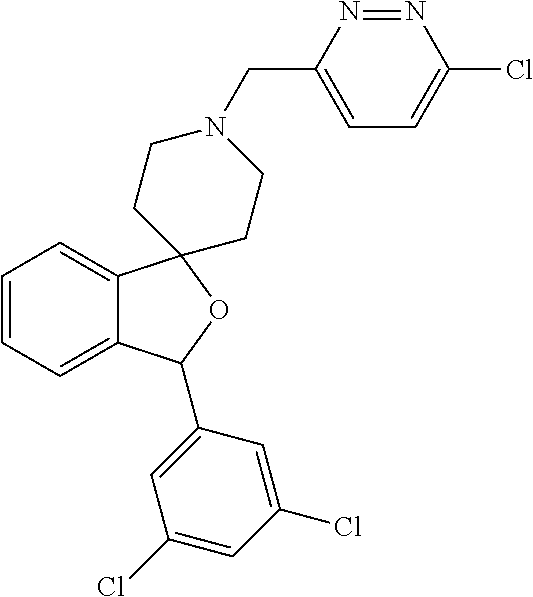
C1=C2C(=CC=C1)C1(OC2C2=CC(Cl)=CC(Cl)=C2)CCN(CC2=CC=C(Cl)N=N2)CC1
